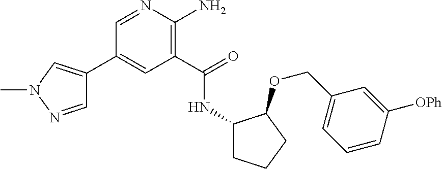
C1(C2=CN(C)N=C2)=CC(C(=O)NC2CCCC2OCC2=CC=CC([OPh])=C2)=C(N)N=C1
